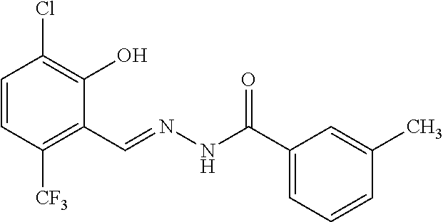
C1=CC([CF3])=C(C=NNC(C2=CC=CC(C)=C2)=O)C(O)=C1Cl
